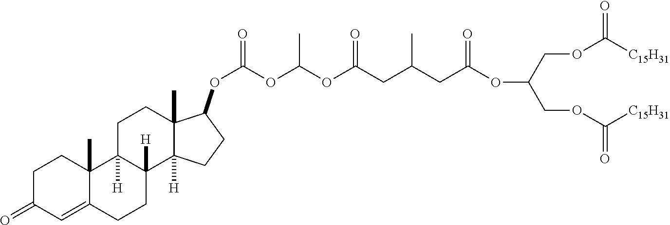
C(COC([C15H31])=O)(COC([C15H31])=O)OC(=O)CC(CC(OC(OC(OC1C2(C)C([H])(C3([H])CCC4=CC(=O)CCC4(C)C3([H])CC2)CC1)=O)C)=O)C
